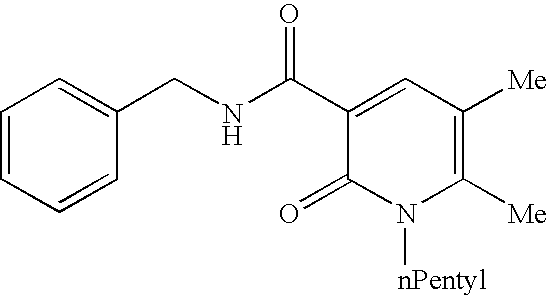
C1=C(CNC(C2=CC([Me])=C([Me])N([nPentyl])C2=O)=O)C=CC=C1
